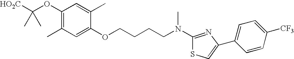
[HO2C]C(OC1=C(C)C=C(OCCCCN(C2=NC(C3=CC=C([CF3])C=C3)=CS2)C)C(C)=C1)(C)C
